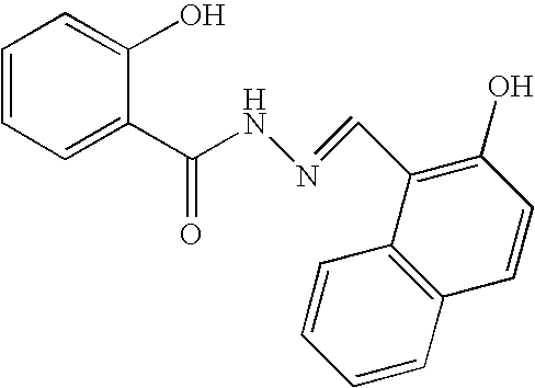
C1=CC=C(C(NN=CC2=C(O)C=CC3=C2C=CC=C3)=O)C(O)=C1
